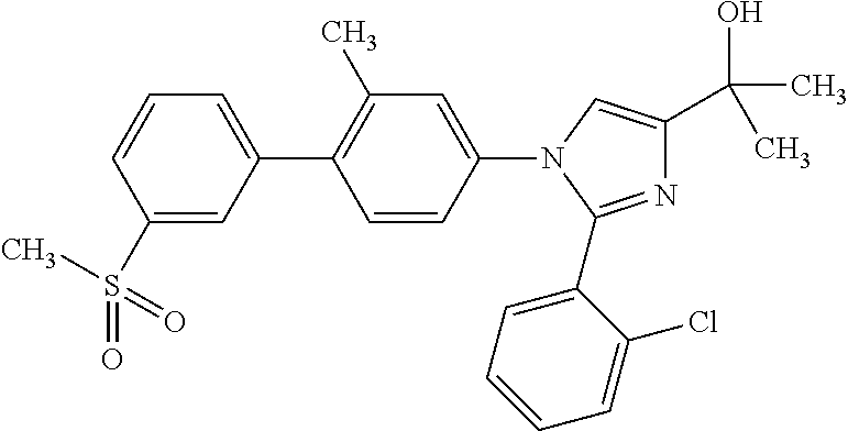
C1(S(=O)(=O)C)=CC(C2=C(C)C=C(N3C(C4=CC=CC=C4Cl)=NC(C(O)(C)C)=C3)C=C2)=CC=C1
